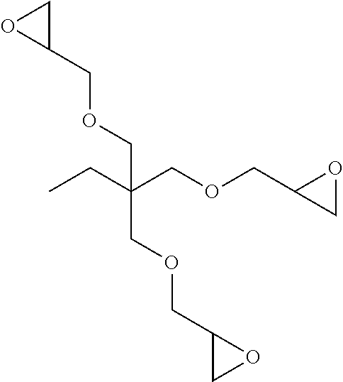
C1(COCC(CC)(COCC2CO2)COCC2CO2)CO1
